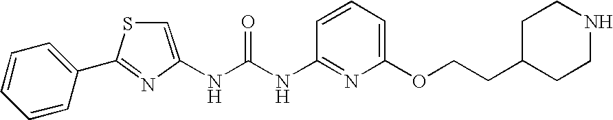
C1(C2=NC(NC(NC3=NC(OCCC4CCNCC4)=CC=C3)=O)=CS2)=CC=CC=C1
